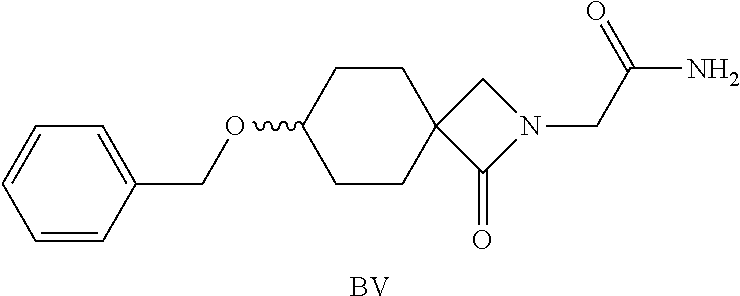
C1CC(OCC2=CC=CC=C2)CCC12C(=O)N(CC(=O)N)C2.[BV]
